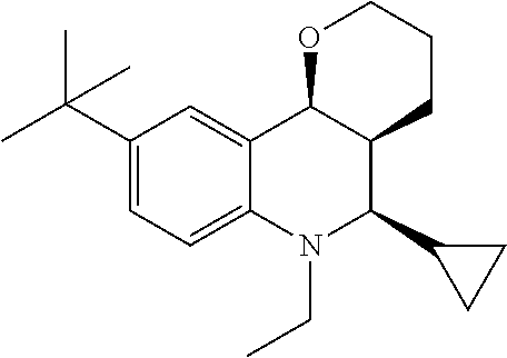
C1(C(C)(C)C)=CC=C2C(=C1)C1C(C(C3CC3)N2CC)CCCO1
